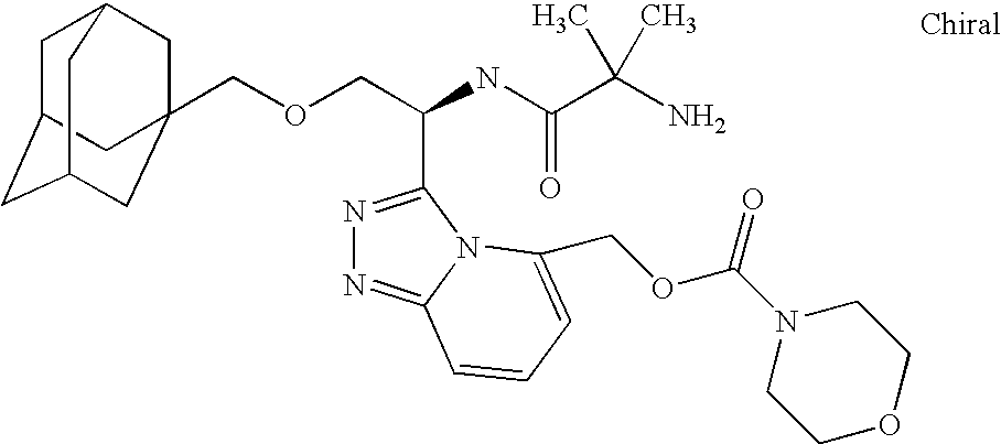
C(OCC(C1=NN=C2N1C(COC(N1CCOCC1)=O)=CC=C2)NC(=O)C(C)(N)C)C12CC3CC(CC(C1)C3)C2
